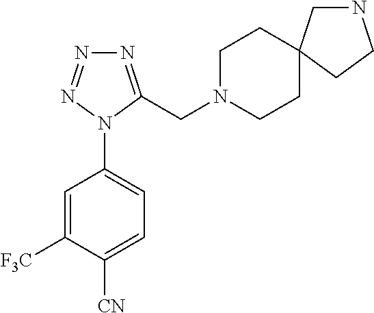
C1=C(N2C(CN3CCC4(CC3)CNCC4)=NN=N2)C=C([F3C])C([CN])=C1
